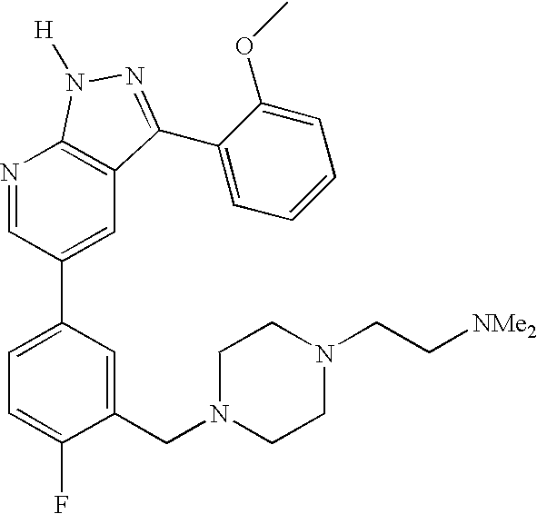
N1=CC(C2=CC=C(F)C(CN3CCN(CC[NMe2])CC3)=C2)=CC2=C1N([H])N=C2C1=CC=CC=C1OC
